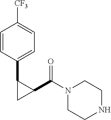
C1=CC(C2C(C(N3CCNCC3)=O)C2)=CC=C1[CF3]
